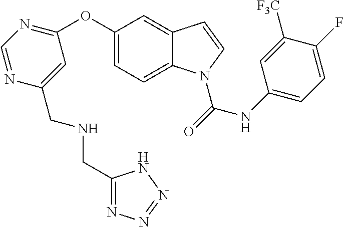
C1(OC2=NC=NC(CNCC3=NN=NN3)=C2)=CC=C2C(=C1)C=CN2C(NC1=CC=C(F)C([F3C])=C1)=O
